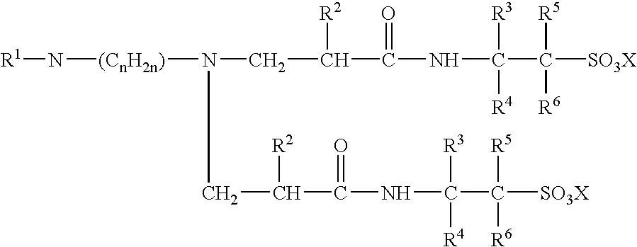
C(C(C(NC(C([SO3X])([R5])[R6])([R3])[R4])=O)[R2])N([(CnH2n)]N[R1])CC(C(NC(C([SO3X])([R5])[R6])([R3])[R4])=O)[R2]
